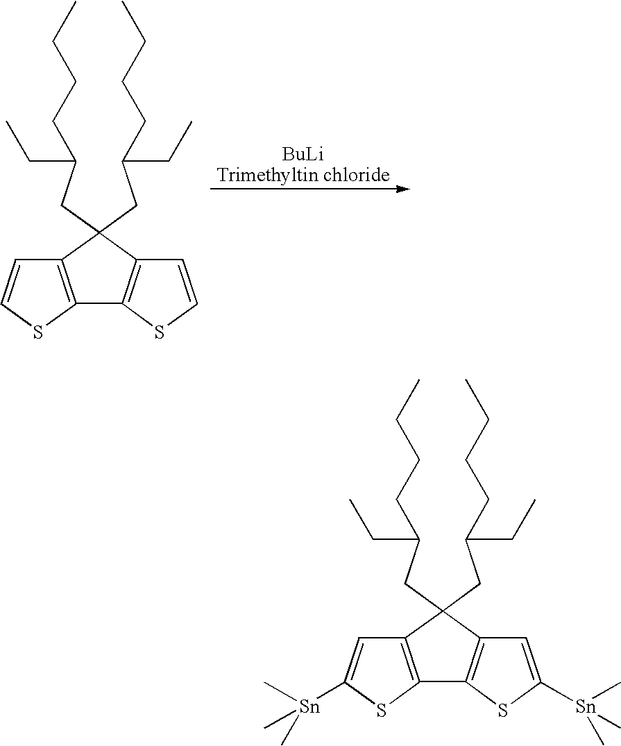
C12=C(C(CC(CC)CCCC)(CC(CC)CCCC)C3=C1SC=C3)C=CS2.C12=C(C(CC(CC)CCCC)(CC(CC)CCCC)C3=C1SC([Sn](C)(C)C)=C3)C=C([Sn](C)(C)C)S2
